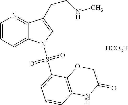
[HCO2H].C1=CC=C2C(=N1)C(CCNC)=CN2S(=O)(=O)C1=CC=CC2=C1OCC(=O)N2
